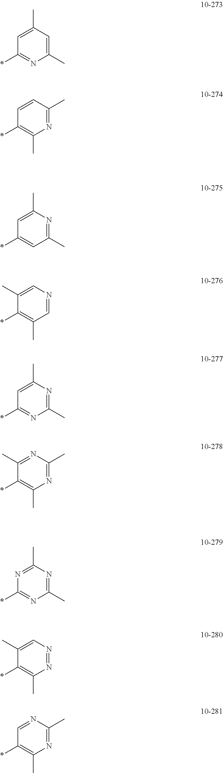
C1(C)=CC(C)=CC(*)=N1.N1=C(C)C=CC(*)=C1C.C1(C)=NC(C)=CC(*)=C1.C1=NC=C(C)C(*)=C1C.C1(C)=NC(C)=CC(*)=N1.N1=C(C)N=C(C)C(*)=C1C.C1(C)=NC(C)=NC(*)=N1.N1=NC=C(C)C(*)=C1C.N1=C(C)N=CC(*)=C1C
